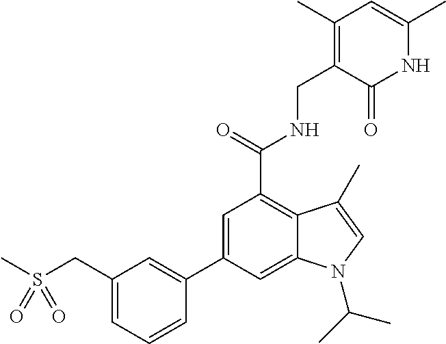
C1(C2=CC(C(=O)NCC3=C(C)C=C(C)NC3=O)=C3C(=C2)N(C(C)C)C=C3C)=CC(CS(C)(=O)=O)=CC=C1
